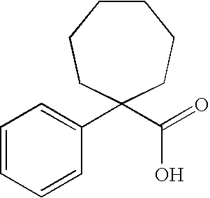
C1=CC=CC(C2(C(O)=O)CCCCCC2)=C1
